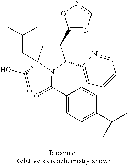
C1(C2=NC=NO2)CC(CC(C)C)(C(O)=O)N(C(C2=CC=C(C(C)(C)C)C=C2)=O)C1C1=CC=CC=N1
